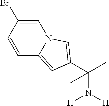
C1=C(Br)C=CC2=CC(C(C)(N([H])[H])C)=CN12
